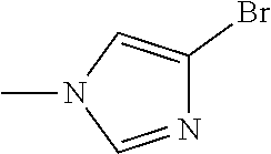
CN1C=NC(Br)=C1
